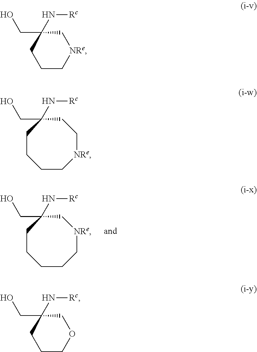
C1(CO)(N[Rc])C[NRe]CCCCC1.C1(CO)(N[Rc])CCCOC1.C1(CO)(N[Rc])CCC[NRe]C1.C1(CO)(N[Rc])CC[NRe]CCCC1
